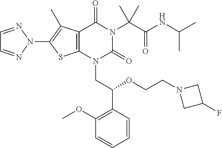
C12=C(N(CC(C3=C(OC)C=CC=C3)OCCN3CC(F)C3)C(=O)N(C(C(NC(C)C)=O)(C)C)C1=O)SC(N1N=CC=N1)=C2C
